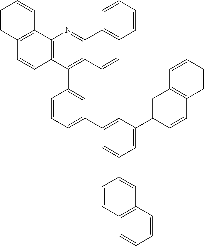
C12=C(C3=CC(C4=CC(C5=CC6=C(C=C5)C=CC=C6)=CC(C5=CC6=C(C=C5)C=CC=C6)=C4)=CC=C3)C3=C(N=C1C1=C(C=C2)C=CC=C1)C1=C(C=C3)C=CC=C1
